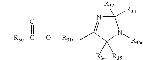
C[R30]C(O[R31])=O.C1([R33])([R32])N=C(C)C([R34])([R35])N1[R36]
